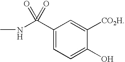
C1(C(NC)(=O)=O)=CC=C(O)C([CO2H])=C1
